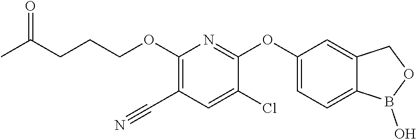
C1(OC2=NC(OCCCC(C)=O)=C(C#N)C=C2Cl)=CC=C2C(=C1)COB2O
